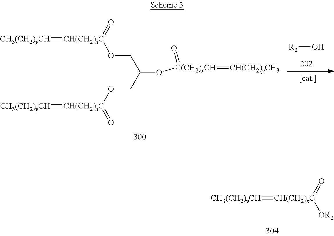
O=[CH(CH2)xC]([OR2])=[CH3(CH2)yCH].[R2]O.[CH3(CH2)yCH]=[CH(CH2)xC](=O)OCC(CO[CH(CH2)xC](=O)=[CH3(CH2)yCH])O[C(CH2)xCH](=O)=[CH(CH2)yCH3]
